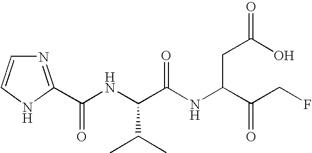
N1=C(C(NC(C(NC(C(CF)=O)CC(=O)O)=O)C(C)C)=O)NC=C1
